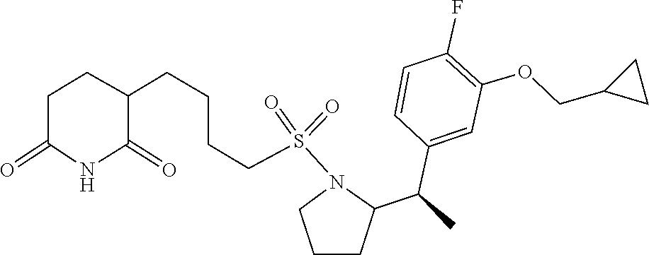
S(=O)(N1CCCC1C(C1=CC(OCC2CC2)=C(F)C=C1)C)(=O)CCCCC1C(=O)NC(=O)CC1
